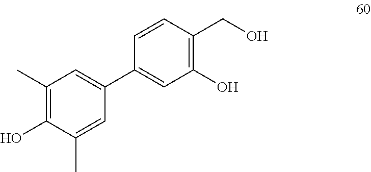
C1(C)=C(O)C(C)=CC(C2=CC(O)=C(CO)C=C2)=C1
